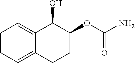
C1=CC=C2C(=C1)C(O)C(OC(N)=O)CC2
